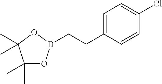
C1(C)(C)OB(CCC2=CC=C(Cl)C=C2)OC1(C)C
